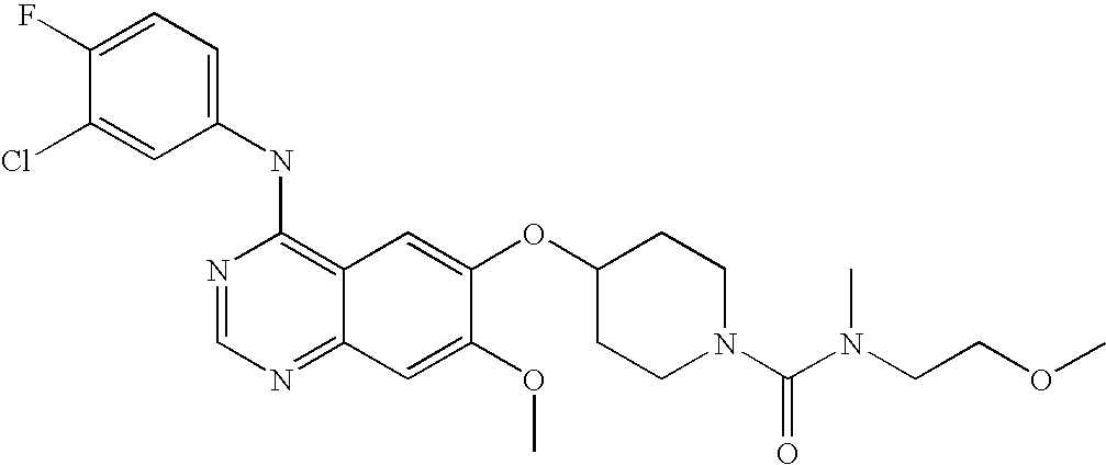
C1=C(Cl)C(F)=CC=C1NC1=C2C(=NC=N1)C=C(OC)C(OC1CCN(C(N(CCOC)C)=O)CC1)=C2
